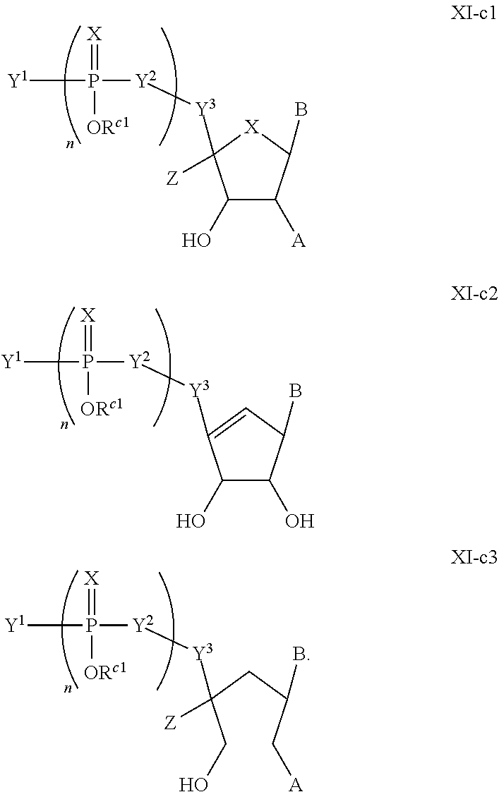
C1(O)C([A])C(B)[X]C1([Z])[Y3][Y2]P([Y1])([ORc1])=[X].C1(O)C(O)C(B)C=C1[Y3][Y2]P([Y1])([ORc1])=[X].C(C(CC(C[A])B)([Y3][Y2]P([Y1])([ORc1])=[X])[Z])O
